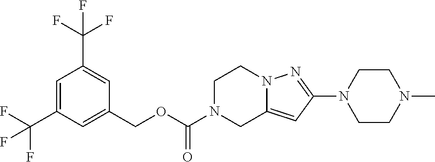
C1=C(C(F)(F)F)C=C(COC(N2CC3=CC(N4CCN(C)CC4)=NN3CC2)=O)C=C1C(F)(F)F
